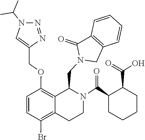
C12=C(C(=O)N(CC3C4=C(OCC5=CN(C(C)C)N=N5)C=CC(Br)=C4CCN3C(C3CCCCC3C(=O)O)=O)C1)C=CC=C2
